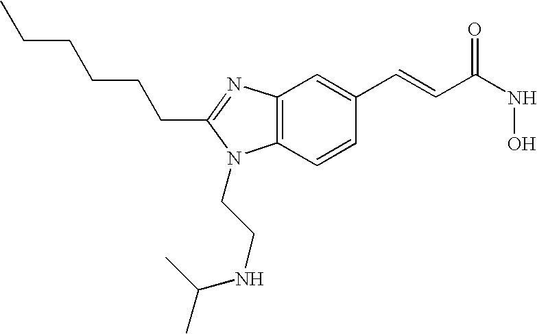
C12=C(C=CC(C=CC(NO)=O)=C1)N(CCNC(C)C)C(CCCCCC)=N2
